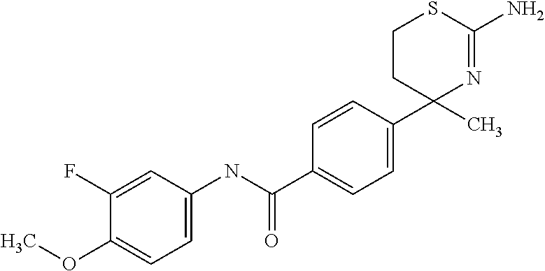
C1=CC(C2(C)N=C(N)SCC2)=CC=C1C(NC1=CC=C(OC)C(F)=C1)=O
